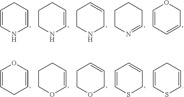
C1=CNC=CC1.C1CNC=CC1.C1CNCC=C1.C1CN=CCC1.C1=CC=CCO1.C1=CCC=CO1.C1COC=CC1.C1COCC=C1.C1=CSCC=C1.C1=CSC=CC1
